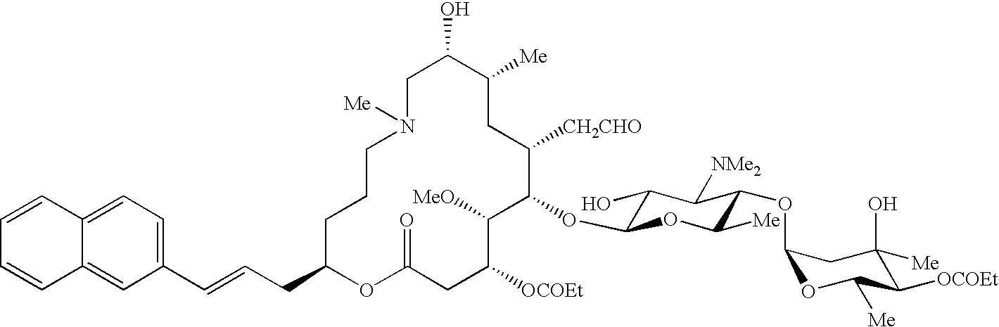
C1C(O)C([Me])CC([CH2CHO])C(OC2C(O)C([NMe2])C(OC3OC([Me])C([OCOEt])C(O)([Me])C3)C([Me])O2)C([MeO])C([OCOEt])CC(=O)OC(CC=CC2=CC=C3C(=C2)C=CC=C3)CCCN1[Me]
